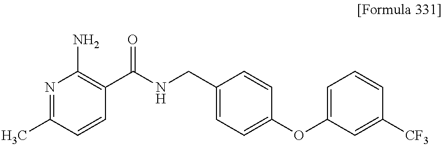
N1=C(C)C=CC(C(NCC2=CC=C(OC3=CC=CC([CF3])=C3)C=C2)=O)=C1N
